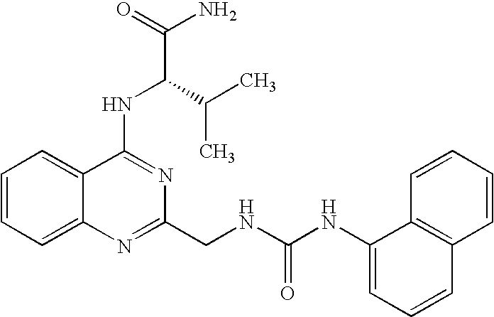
C12=CC=CC=C1N=C(CNC(NC1=CC=CC3=C1C=CC=C3)=O)N=C2NC(C(N)=O)C(C)C
